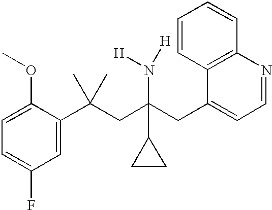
C1(C(CC(CC2=CC=NC3=C2C=CC=C3)(N([H])[H])C2CC2)(C)C)=CC(F)=CC=C1OC
